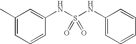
CC1=CC=CC(NS(NC2=CC=CC=C2)(=O)=O)=C1
